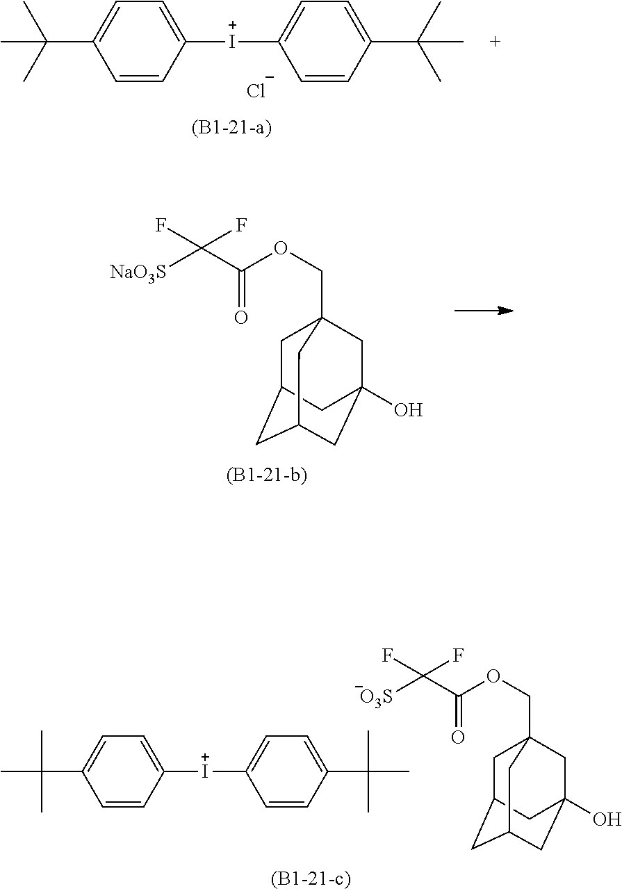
C1=CC([I+]C2=CC=C(C(C)(C)C)C=C2)=CC=C1C(C)(C)C.[Cl-].C1C2CC3CC(O)(CC1(COC(=O)C([NaO3S])(F)F)C3)C2.C1=CC([I+]C2=CC=C(C(C)(C)C)C=C2)=CC=C1C(C)(C)C.C1C2CC3CC(O)(CC1(COC(=O)C([O3S])(F)F)C3)C2
